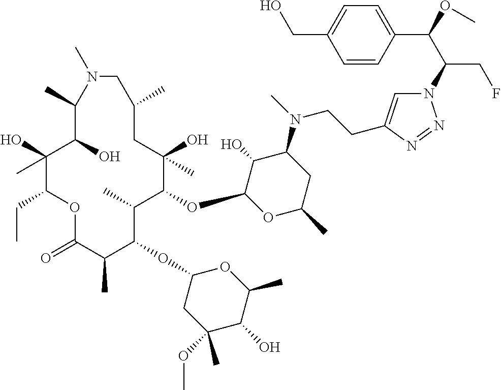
C1(O)(C)C(CC)OC(=O)C(C)C(OC2CC(OC)(C)C(O)C(C)O2)C(C)C(OC2OC(C)CC(N(C)CCC3=CN(C(C(OC)C4=CC=C(CO)C=C4)CF)N=N3)C2O)C(O)(C)CC(C)CN(C)C(C)C1O
